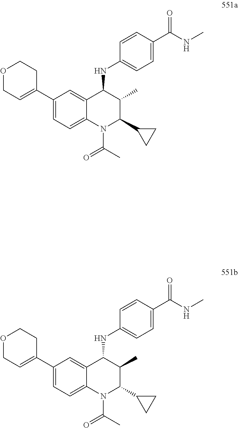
C1(C2=CCOCC2)=CC=C2C(=C1)C(NC1=CC=C(C(NC)=O)C=C1)C(C)C(C1CC1)N2C(C)=O.C1(C2=CCOCC2)=CC=C2C(=C1)C(NC1=CC=C(C(NC)=O)C=C1)C(C)C(C1CC1)N2C(C)=O
